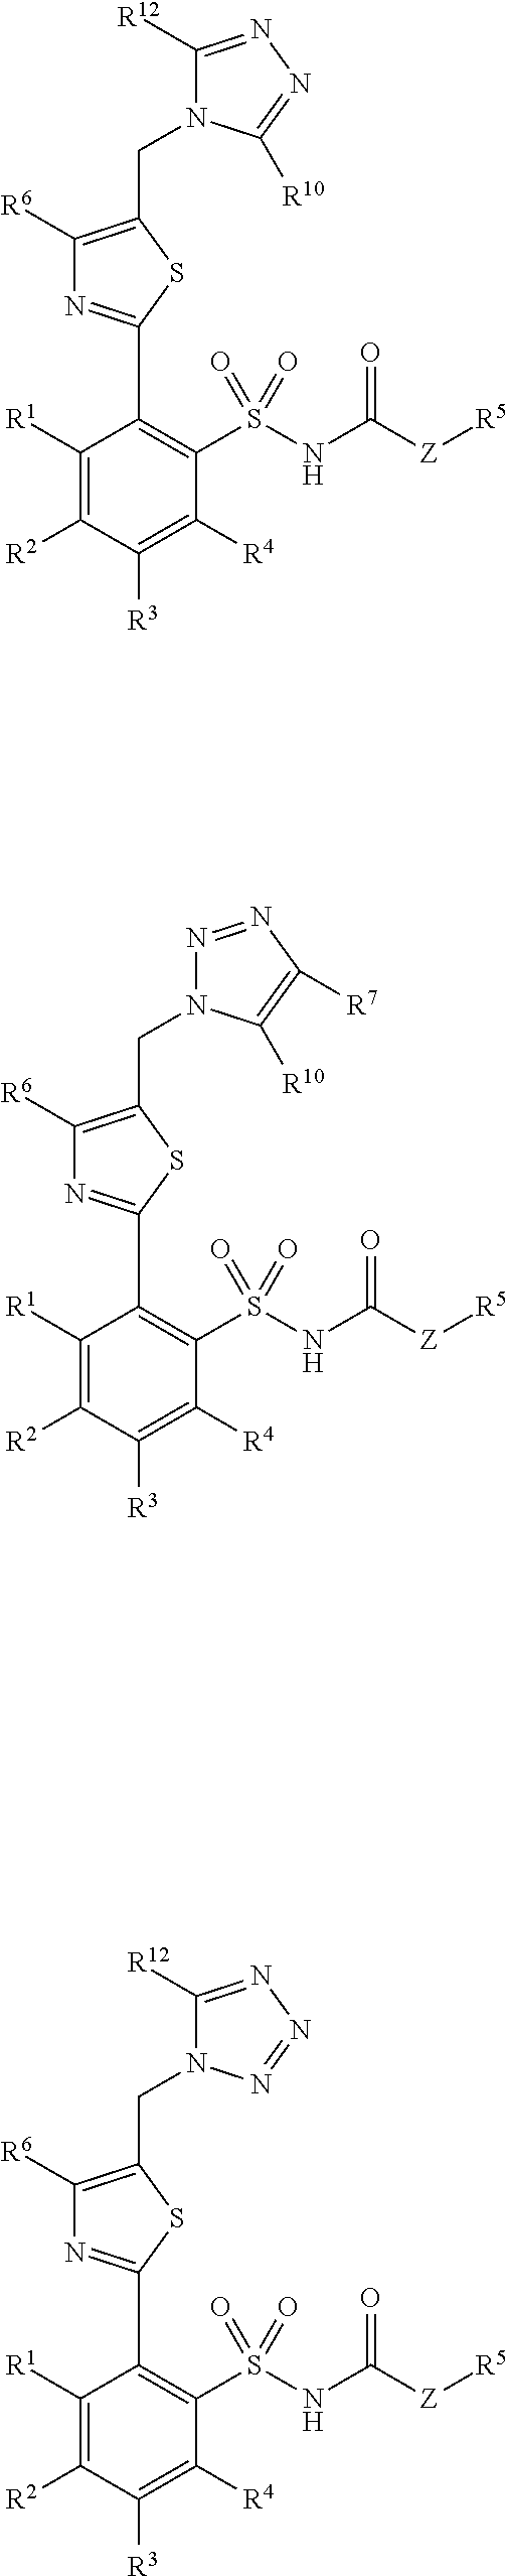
C1(C2=NC([R6])=C(CN3C([R12])=NN=C3[R10])S2)=C(S(NC([Z][R5])=O)(=O)=O)C([R4])=C([R3])C([R2])=C1[R1].C1(C2=NC([R6])=C(CN3N=NC([R7])=C3[R10])S2)=C(S(NC([Z][R5])=O)(=O)=O)C([R4])=C([R3])C([R2])=C1[R1].C1(C2=NC([R6])=C(CN3C([R12])=NN=N3)S2)=C(S(NC([Z][R5])=O)(=O)=O)C([R4])=C([R3])C([R2])=C1[R1]
